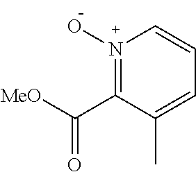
N1(O)=C(C([MeO])=O)C(C)=CC=C1
